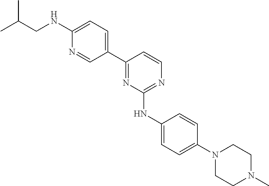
C1(C2=NC(NC3=CC=C(N4CCN(C)CC4)C=C3)=NC=C2)=CC=C(NCC(C)C)N=C1
